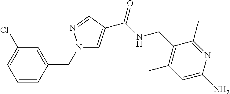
C1=C(C(=O)NCC2=C(C)C=C(N)N=C2C)C=NN1CC1=CC(Cl)=CC=C1
